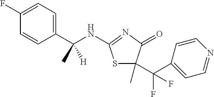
C1=CC(C(NC2=NC(=O)C(C(C3=CC=NC=C3)(F)F)(C)S2)(C)[H])=CC=C1F
